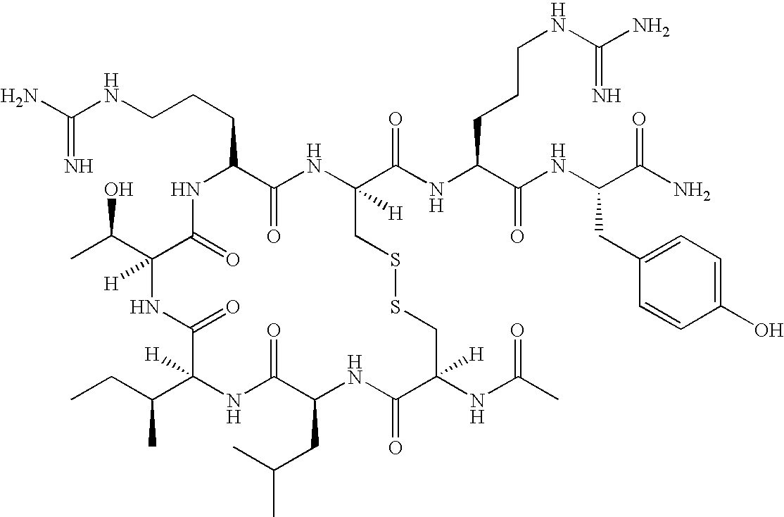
NC(NCCCC1C(=O)NC(C(NC(C(NC(C(N)=O)CC2=CC=C(O)C=C2)=O)CCCNC(N)=N)=O)([H])CSSCC(NC(C)=O)([H])C(=O)NC(CC(C)C)C(=O)NC([H])(C(CC)C)C(=O)NC([H])(C(C)O)C(=O)N1)=N
